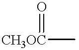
[CH3OC](=O)C
